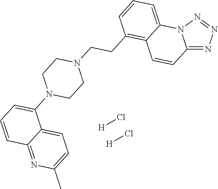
[H]Cl.[H]Cl.C12=NN=NN1C1=CC=CC(CCN3CCN(C4=CC=CC5=NC(C)=CC=C45)CC3)=C1C=C2
